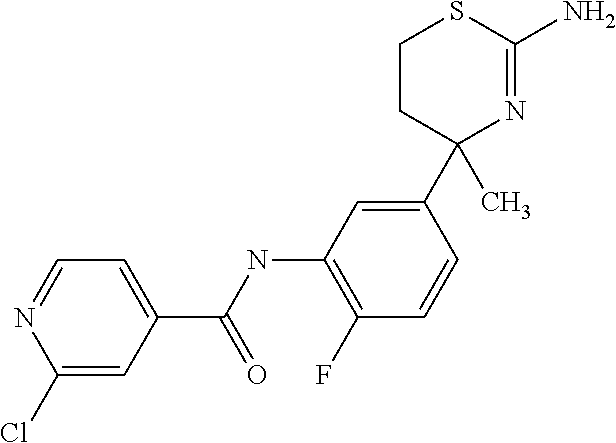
C1(Cl)=CC(C(NC2=C(F)C=CC(C3(C)N=C(N)SCC3)=C2)=O)=CC=N1
